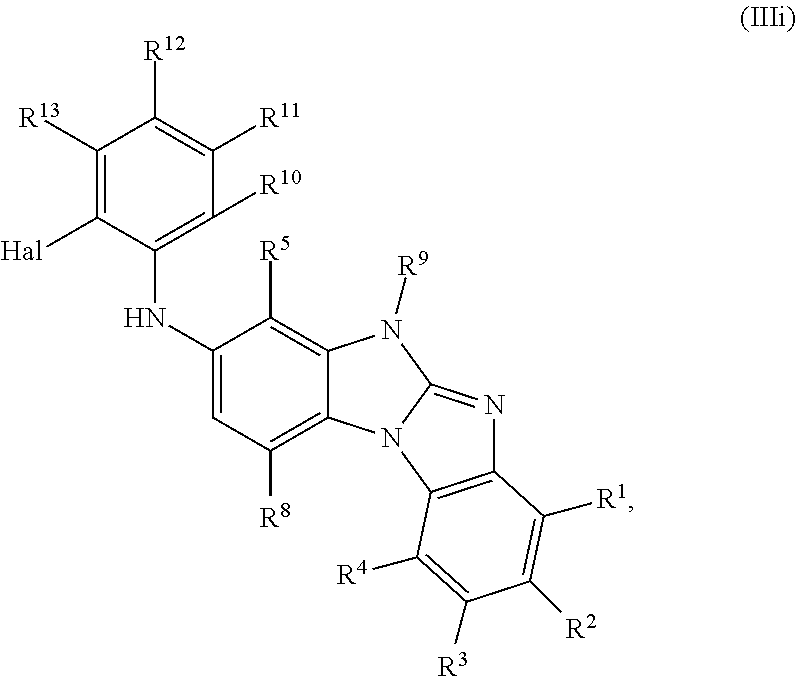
C1([R13])=C([Hal])C(NC2=CC([R8])=C3C(=C2[R5])N([R9])C2=NC4=C(N32)C([R4])=C([R3])C([R2])=C4[R1])=C([R10])C([R11])=C1[R12]
